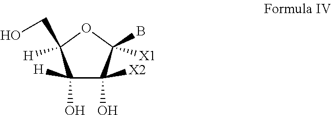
C1([H])(O)C(O)([X2])C(B)([X1])OC1([H])CO
